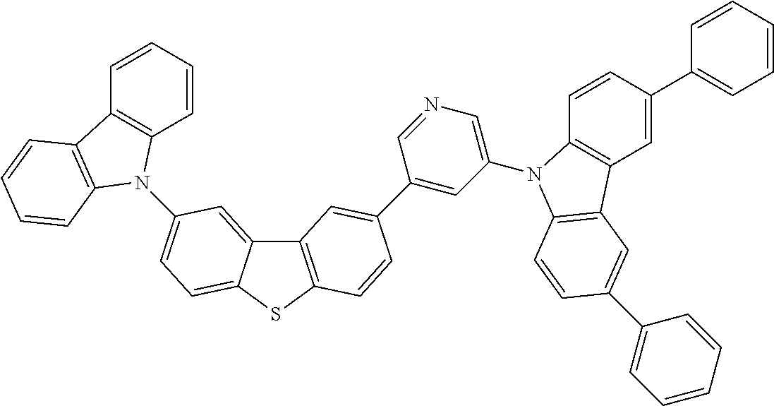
C12=C(SC3=CC=C(N4C5=C(C=CC=C5)C5=C4C=CC=C5)C=C13)C=CC(C1=CC(N3C4=C(C=C(C5=CC=CC=C5)C=C4)C4=C3C=CC(C3=CC=CC=C3)=C4)=CN=C1)=C2
